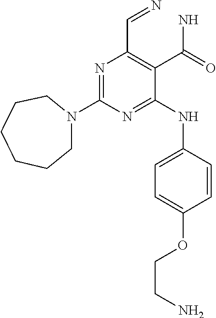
N1=C(N2CCCCCC2)N=C(NC2=CC=C(OCCN)C=C2)C(C(N)=O)=C1C=N
